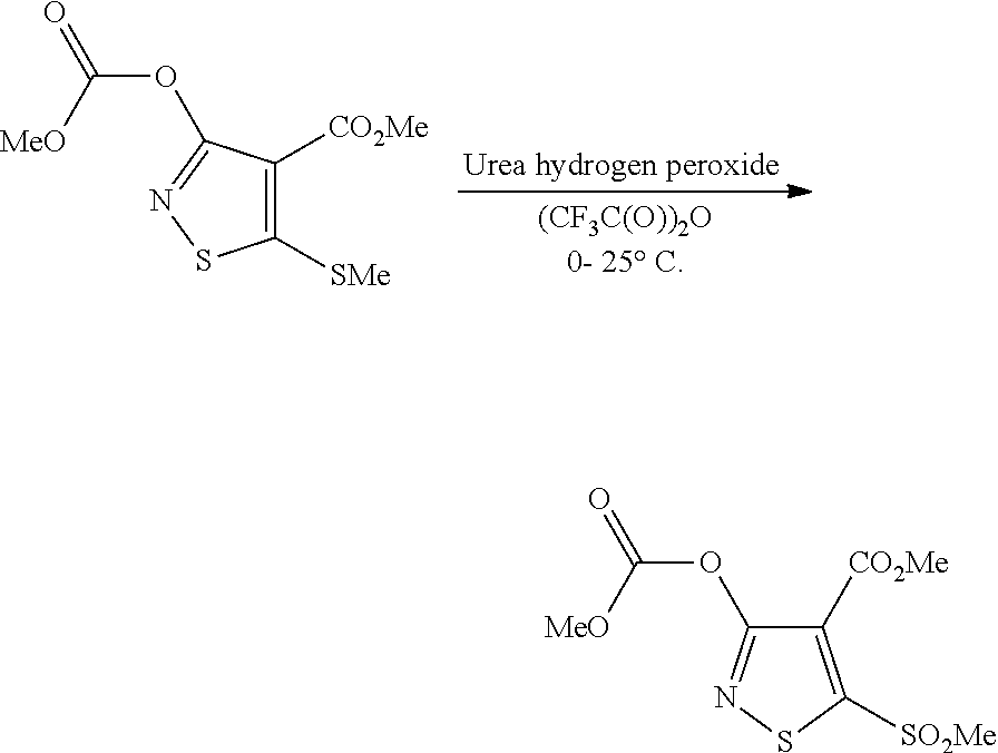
O(C(=O)[MeO])C1=NSC([SMe])=C1[CO2Me].C1([CO2Me])=C([SO2Me])SN=C1OC(=O)[MeO]
